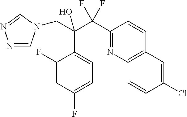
N1=CN(CC(C2=CC=C(F)C=C2F)(C(F)(F)C2=NC3=C(C=C2)C=C(Cl)C=C3)O)C=N1
